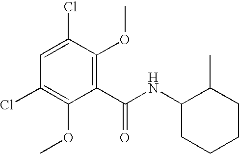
C1(C(NC2C(C)CCCC2)=O)=C(OC)C(Cl)=CC(Cl)=C1OC
